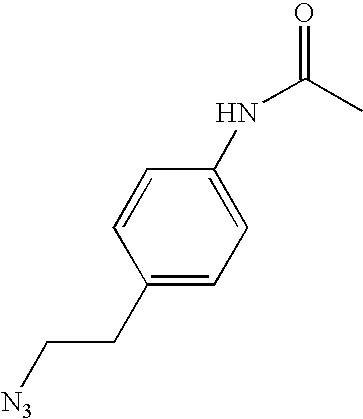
C1=CC(CC[N3])=CC=C1NC(=O)C
